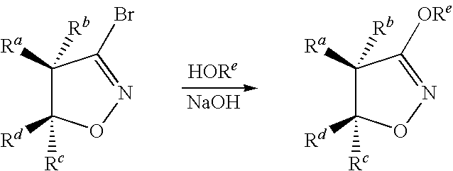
C1([Ra])([Rb])C([Rd])([Rc])ON=C1[ORe].[HORe].[NaOH].C1([Ra])([Rb])C([Rd])([Rc])ON=C1Br
